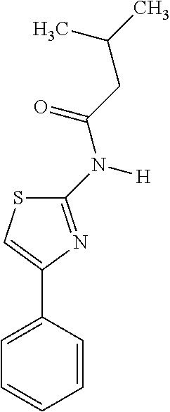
C1(N([H])C(CC(C)C)=O)=NC(C2=CC=CC=C2)=CS1
